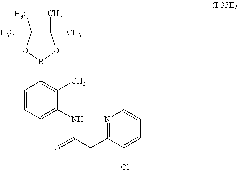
C1(CC(=O)NC2=CC=CC(B3OC(C)(C)C(C)(C)O3)=C2C)=NC=CC=C1Cl
